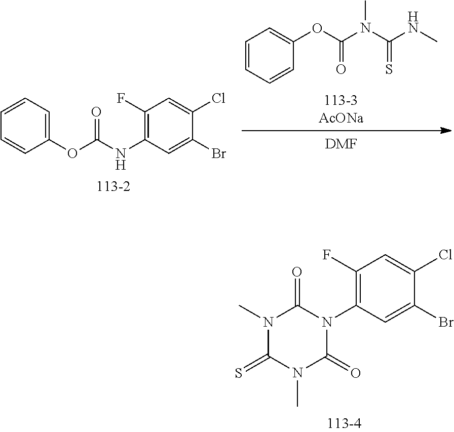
CN(C(NC)=S)C(OC1=CC=CC=C1)=O.[DMF].C1=C(Cl)C(Br)=CC(NC(OC2=CC=CC=C2)=O)=C1F.N1(C)C(=O)N(C2=C(F)C=C(Cl)C(Br)=C2)C(=O)N(C)C1=S
